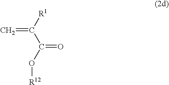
[R12]OC(=O)C([R1])=C
